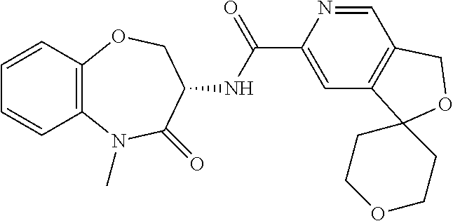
C12=C(N(C)C(=O)C(NC(C3=CC4=C(C=N3)COC43CCOCC3)=O)CO1)C=CC=C2
